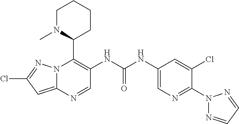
N12C(=CC(Cl)=N1)N=CC(NC(NC1=CN=C(N3N=CC=N3)C(Cl)=C1)=O)=C2C1CCCCN1C
